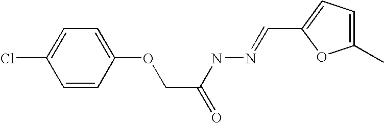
C1=CC(OCC(NN=CC2=CC=C(C)O2)=O)=CC=C1Cl
